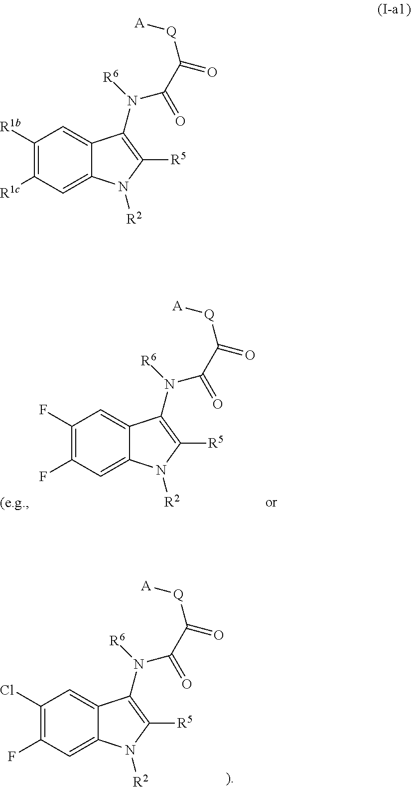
C1(F)=C(F)C=C2C(=C1)C(N(C(C(=O)[Q][A])=O)[R6])=C([R5])N2[R2].C1(Cl)=C(F)C=C2C(=C1)C(N(C(C(=O)[Q][A])=O)[R6])=C([R5])N2[R2].C1([R1b])=C([R1c])C=C2C(=C1)C(N(C(C(=O)[Q][A])=O)[R6])=C([R5])N2[R2]
